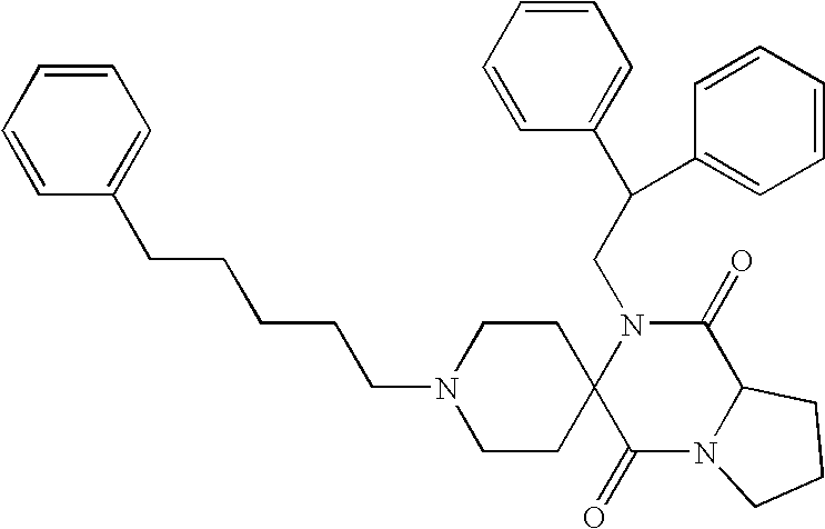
C(N1C2(C(=O)N3C(C1=O)CCC3)CCN(CCCCCC1=CC=CC=C1)CC2)C(C1=CC=CC=C1)C1=CC=CC=C1
